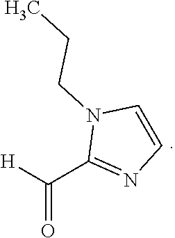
[H]C(C1=NC=CN1CCC)=O
